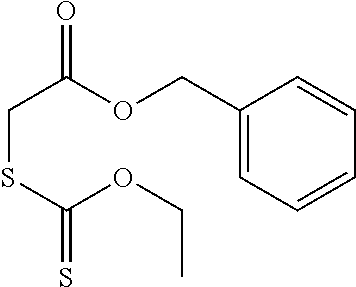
O=C(OCC1=CC=CC=C1)CSC(OCC)=S
